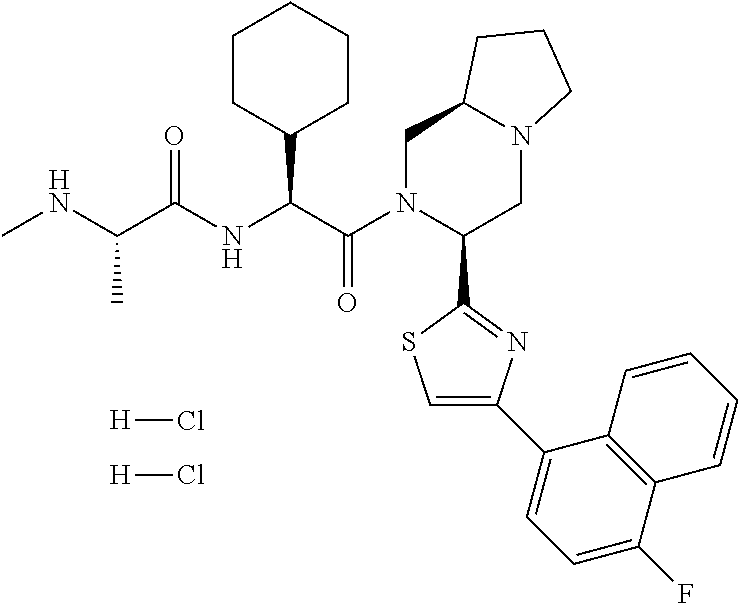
C1N(C(C(NC(C(NC)C)=O)C2CCCCC2)=O)C(C2=NC(C3=CC=C(F)C4=C3C=CC=C4)=CS2)CN2C1CCC2.[H]Cl.[H]Cl
